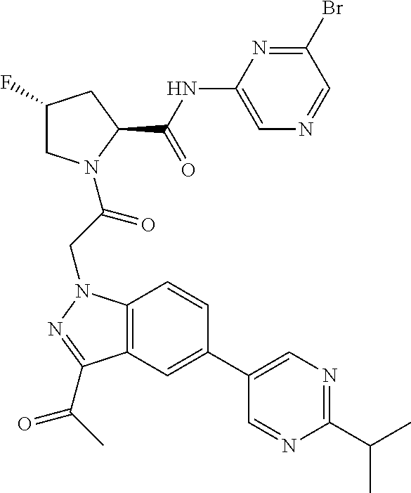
BrC1=NC(NC(C2CC(F)CN2C(CN2C3=C(C(C(C)=O)=N2)C=C(C2=CN=C(C(C)C)N=C2)C=C3)=O)=O)=CN=C1
